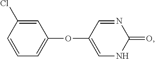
C1=CC(Cl)=CC(OC2=CNC(=O)N=C2)=C1
